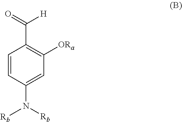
C1=CC(N([Rb])[Rb])=CC([ORa])=C1C([H])=O
